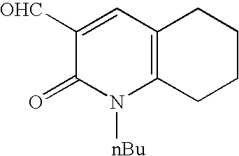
[OHC]C1=CC2=C(N([nBu])C1=O)CCCC2
